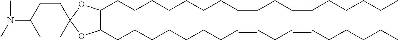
C1CC2(CCC1N(C)C)OC(CCCCCCCC=CCC=CCCCCC)C(CCCCCCCC=CCC=CCCCCC)O2
